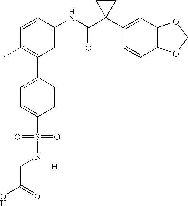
C1=CC(NC(C2(C3=CC4=C(C=C3)OCO4)CC2)=O)=CC(C2=CC=C(S(=O)(=O)NCC(O)=O)C=C2)=C1C.[H]
